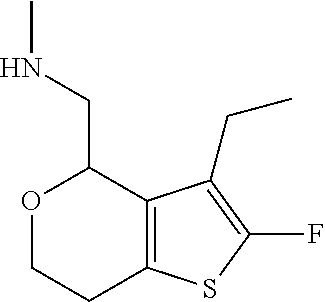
O1CCC2=C(C(CC)=C(F)S2)C1CNC
